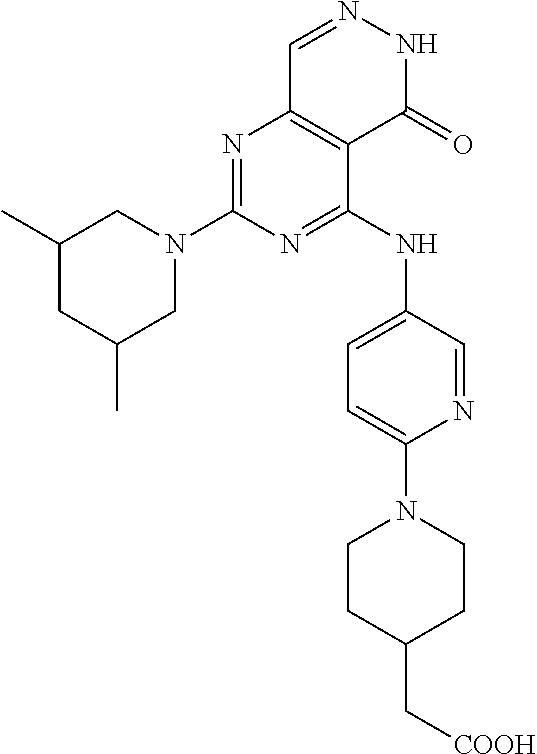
N1=C(N2CC(C)CC(C)C2)N=C(NC2=CC=C(N3CCC(C[COOH])CC3)N=C2)C2=C1C=NNC2=O
